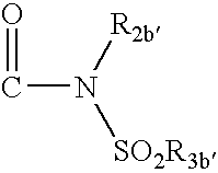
C(N([SO2R3b])[R2b])=O
